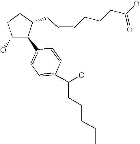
C1(O)C(C2=CC=C(C(O)CCCCC)C=C2)C(CC=CCCCC(=O)O)CC1
